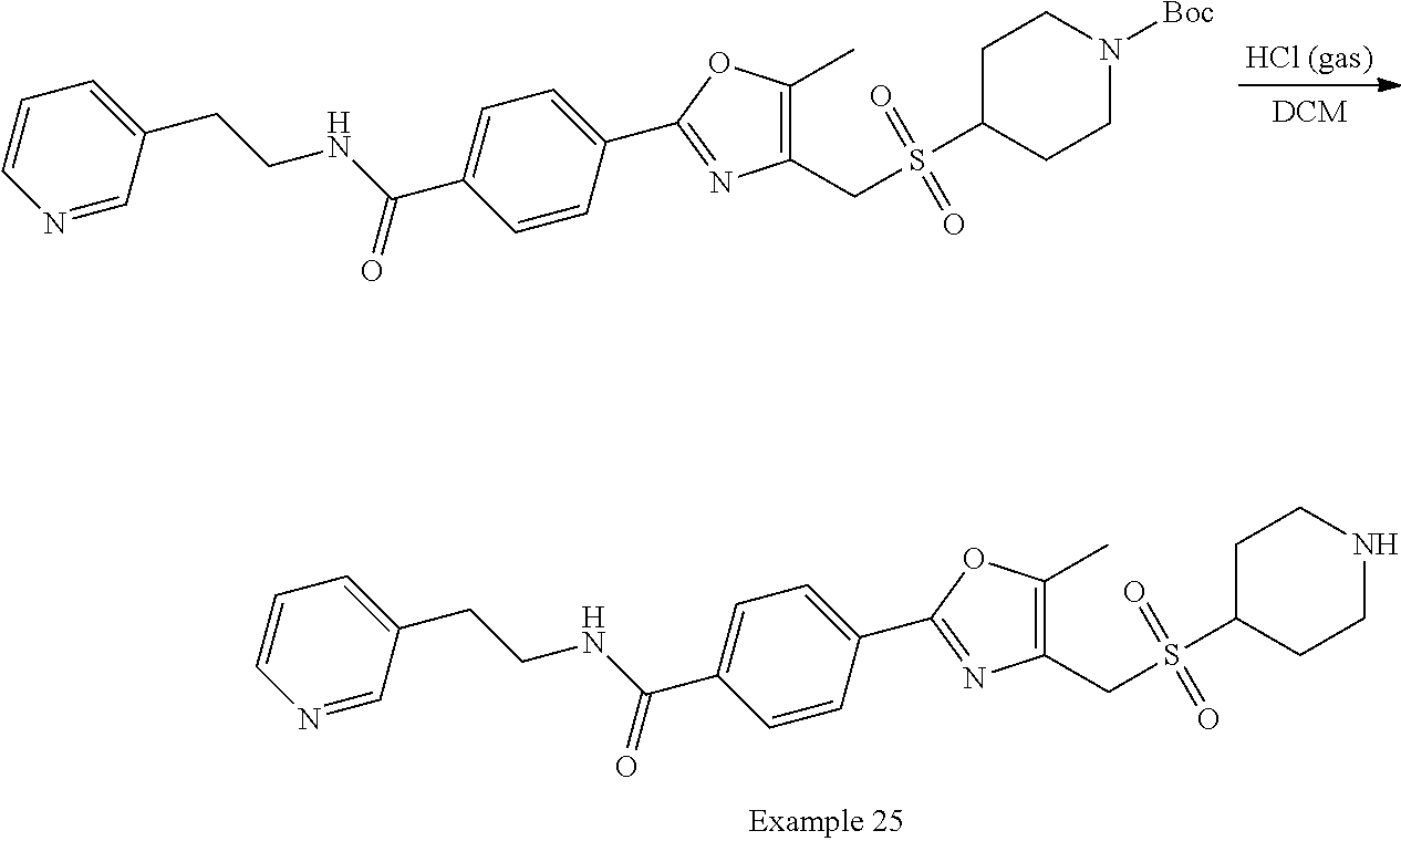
C1(CS(C2CCNCC2)(=O)=O)=C(C)OC(C2=CC=C(C(=O)NCCC3=CC=CN=C3)C=C2)=N1.C1(CS(C2CCN([Boc])CC2)(=O)=O)=C(C)OC(C2=CC=C(C(=O)NCCC3=CC=CN=C3)C=C2)=N1
